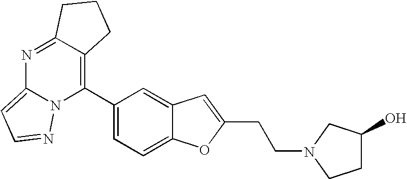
N1=C2C(=C(C3=CC=C4C(=C3)C=C(CCN3CCC(O)C3)O4)N3C1=CC=N3)CCC2
